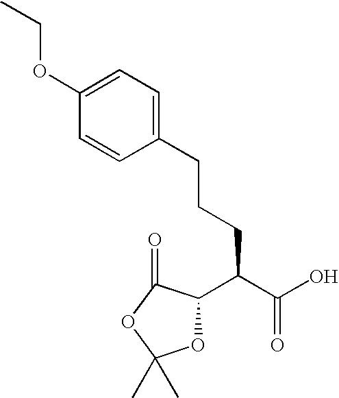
C1(C(C(O)=O)CCCC2=CC=C(OCC)C=C2)OC(C)(C)OC1=O
